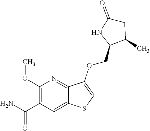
C1(OC)=C(C(N)=O)C=C2C(=N1)C(OCC1C(C)CC(=O)N1)=CS2
